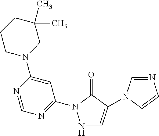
N1C=C(N2C=NC=C2)C(=O)N1C1=NC=NC(N2CC(C)(C)CCC2)=C1
